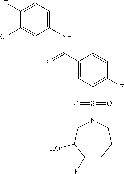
C1(F)=CC=C(NC(=O)C2=CC(S(=O)(=O)N3CC(O)C(F)CCC3)=C(F)C=C2)C=C1Cl
